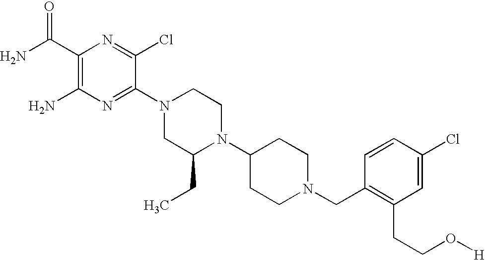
C1(C(N)=O)=C(N)N=C(N2CC(CC)N(C3CCN(CC4=C(CCO[H])C=C(Cl)C=C4)CC3)CC2)C(Cl)=N1
